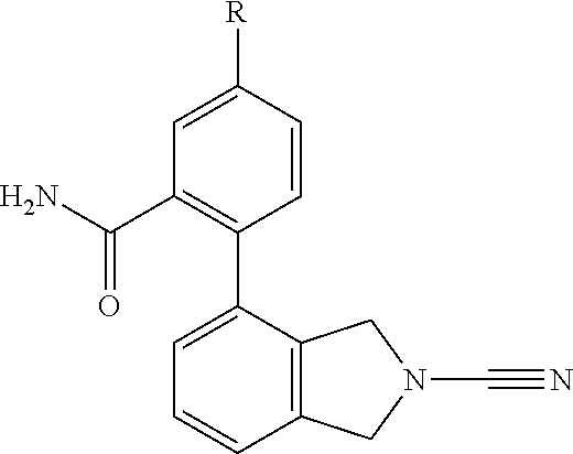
C12=C(C=CC=C1C1=C(C(N)=O)C=C([R])C=C1)CN(C#N)C2
